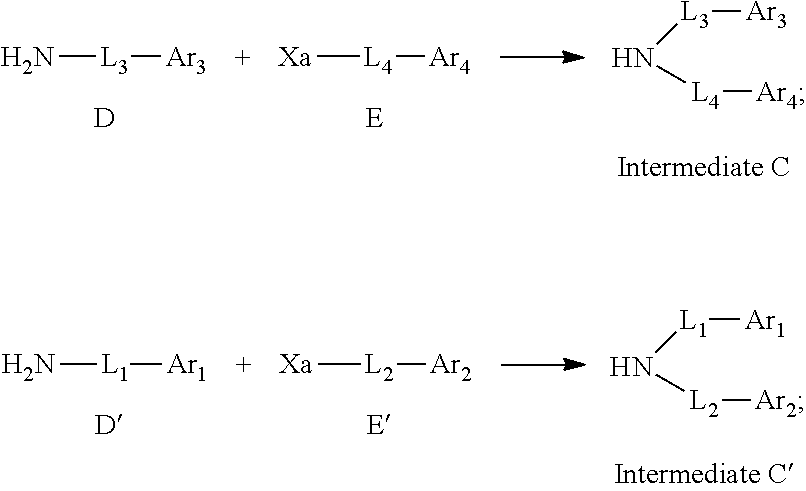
N[L3][Ar3].[D].[Xa][L4][Ar4].[E].N([L3][Ar3])[L4][Ar4].N[L1][Ar1].[D].[Xa][L2][Ar2].[E].N([L1][Ar1])[L2][Ar2]
